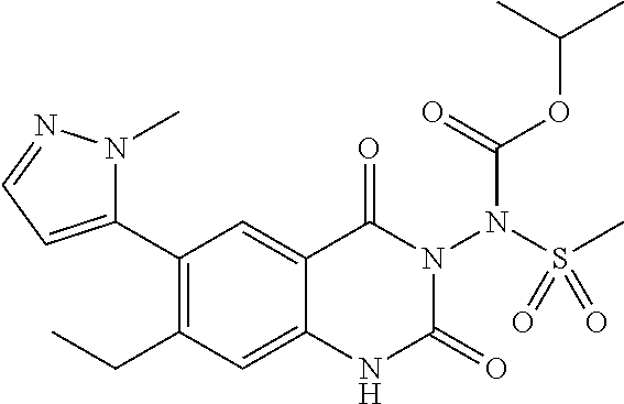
C1(C2=CC=NN2C)=C(CC)C=C2C(=C1)C(=O)N(N(S(=O)(C)=O)C(OC(C)C)=O)C(=O)N2
